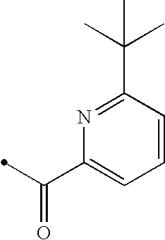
C1=CC(C(C)(C)C)=NC(C(=O)C)=C1
